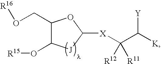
C1(CO[R16])C(O[R15])[J]C([X]C(C([K])[Y])([R12])[R11])O1
